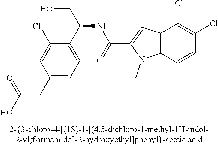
C1(CC(O)=O)=CC=C(C(CO)NC(=O)C2=CC3=C(N2C)C=CC(Cl)=C3Cl)C(Cl)=C1
